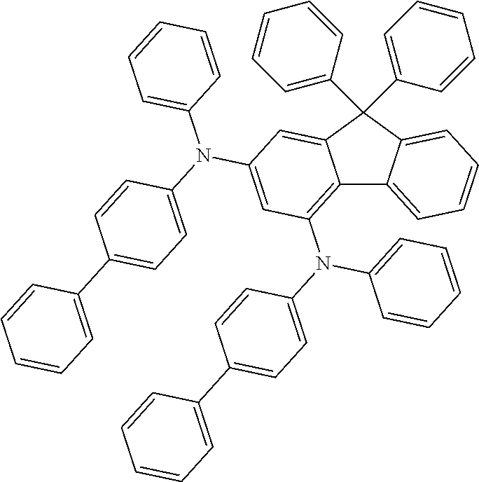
C12=C(N(C3=CC=C(C4=CC=CC=C4)C=C3)C3=CC=CC=C3)C=C(N(C3=CC=C(C4=CC=CC=C4)C=C3)C3=CC=CC=C3)C=C1C(C1=CC=CC=C1)(C1=CC=CC=C1)C1=CC=CC=C21
